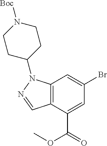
O(C(C1=CC(Br)=CC2=C1C=NN2C1CCN([Boc])CC1)=O)C
